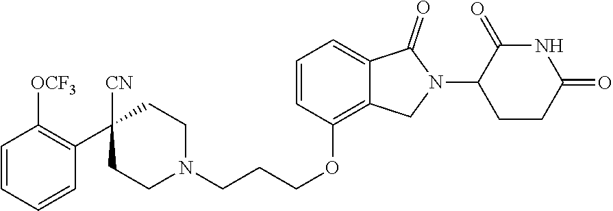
N1C(=O)C(N2C(=O)C3=CC=CC(OCCCN4CCC(C5=C([OCF3])C=CC=C5)([CN])CC4)=C3C2)CCC1=O
